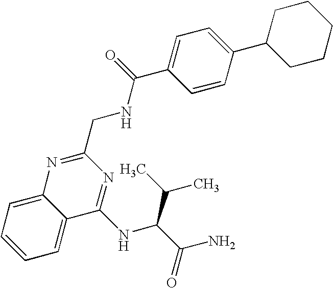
C1=C2C(=CC=C1)C(NC(C(C)C)C(N)=O)=NC(CNC(=O)C1=CC=C(C3CCCCC3)C=C1)=N2
